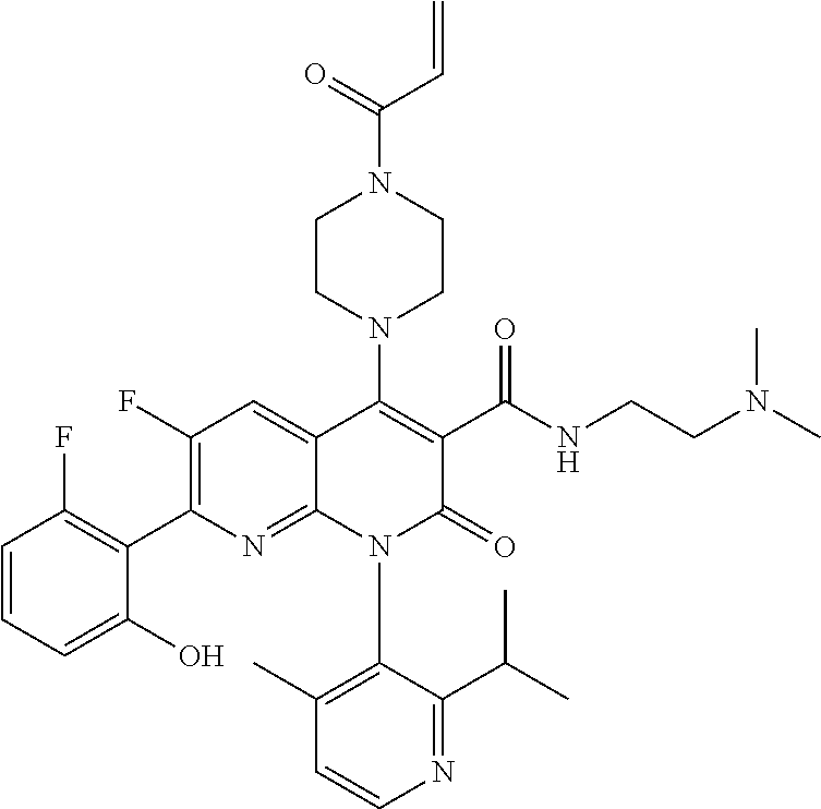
C1=CC=C(O)C(C2=C(F)C=C3C(=N2)N(C2=C(C)C=CN=C2C(C)C)C(=O)C(C(NCCN(C)C)=O)=C3N2CCN(C(=O)C=C)CC2)=C1F
